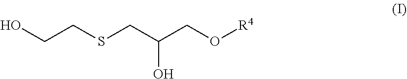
OCCSCC(CO[R4])O
